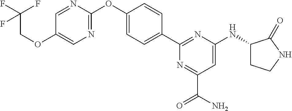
C1=C(OC2=NC=C(OCC(F)(F)F)C=N2)C=CC(C2=NC(NC3CCNC3=O)=CC(C(N)=O)=N2)=C1
